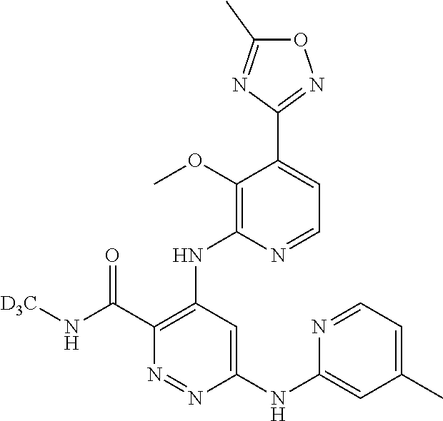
O1C(C)=NC(C2=CC=NC(NC3=C(C(N[D3C])=O)N=NC(NC4=CC(C)=CC=N4)=C3)=C2OC)=N1
